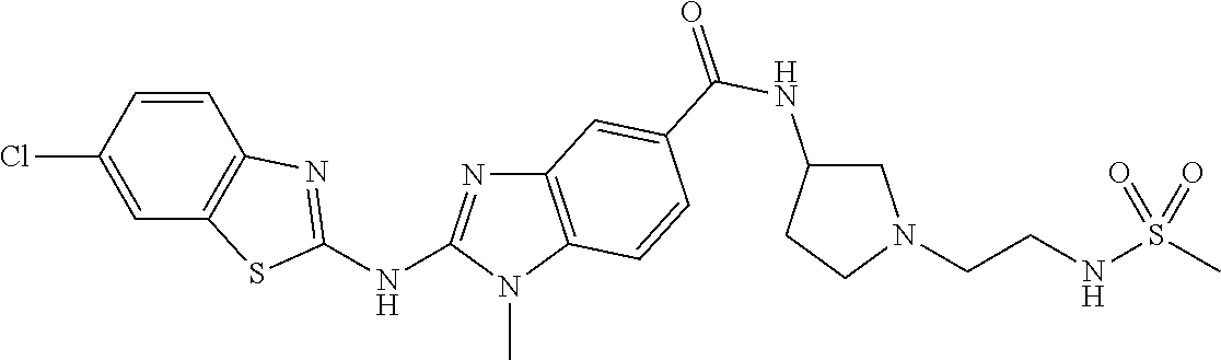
C1(Cl)=CC2=C(C=C1)N=C(NC1=NC3=C(N1C)C=CC(C(NC1CN(CCNS(C)(=O)=O)CC1)=O)=C3)S2
